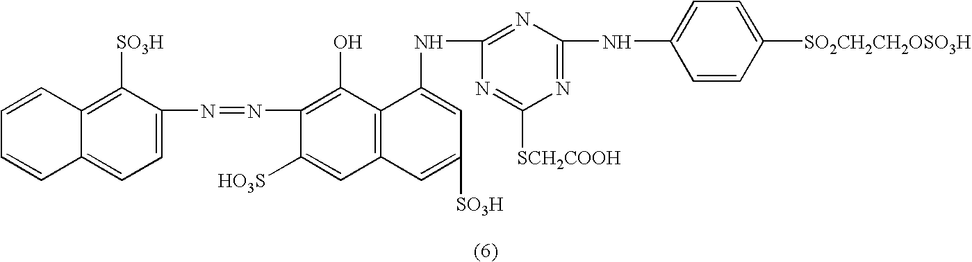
C1=CC2=C([SO3H])C(N=NC3=C(O)C4=C(C=C3[HO3S])C=C([SO3H])C=C4NC3=NC(NC4=CC=C([SO2CH2CH2OSO3H])C=C4)=NC([SCH2COOH])=N3)=CC=C2C=C1
